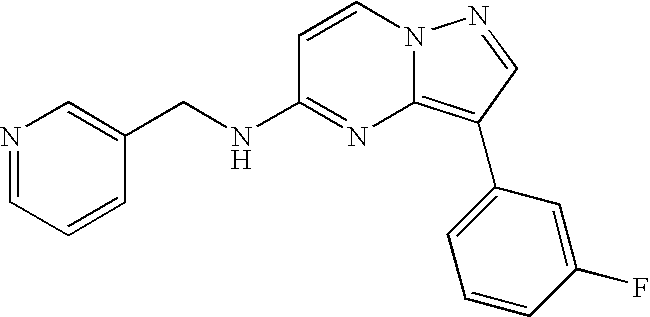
C1(CNC2=NC3=C(C4=CC=CC(F)=C4)C=NN3C=C2)=CN=CC=C1
